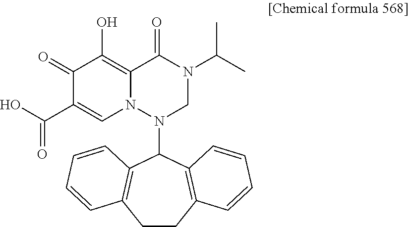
C1(=O)C(C(=O)O)=CN2C(=C1O)C(=O)N(C(C)C)CN2C1C2=C(CCC3=C1C=CC=C3)C=CC=C2
